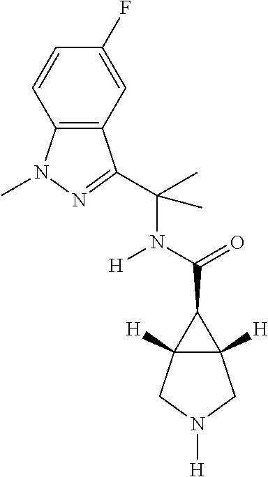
C12=C(C=C(F)C=C1)C(C(C)(N(C(=O)C1C3([H])C1([H])CN([H])C3)[H])C)=NN2C
